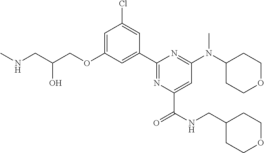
C1=C(OCC(CNC)O)C=C(C2=NC(C(NCC3CCOCC3)=O)=CC(N(C3CCOCC3)C)=N2)C=C1Cl
